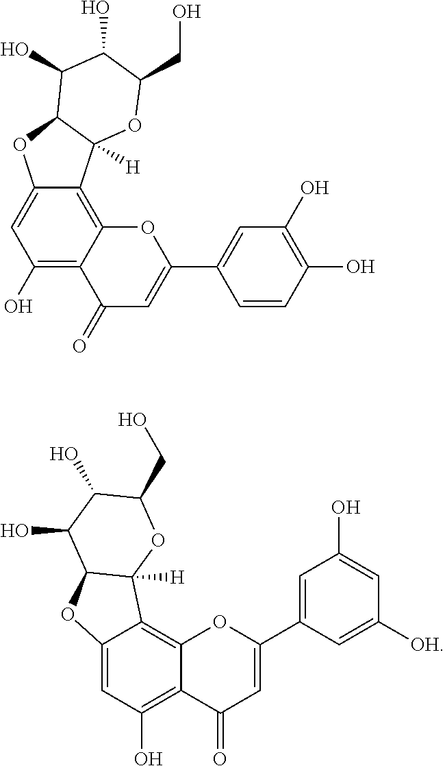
C1(O)=C2C(=C3C(=C1)OC1C3([H])OC(CO)C(O)C1O)OC(C1=CC(O)=C(O)C=C1)=CC2=O.C12=CC(O)=C3C(=C1C1([H])C(O2)C(O)C(O)C(CO)O1)OC(C1=CC(O)=CC([OH])=C1)=CC3=O
